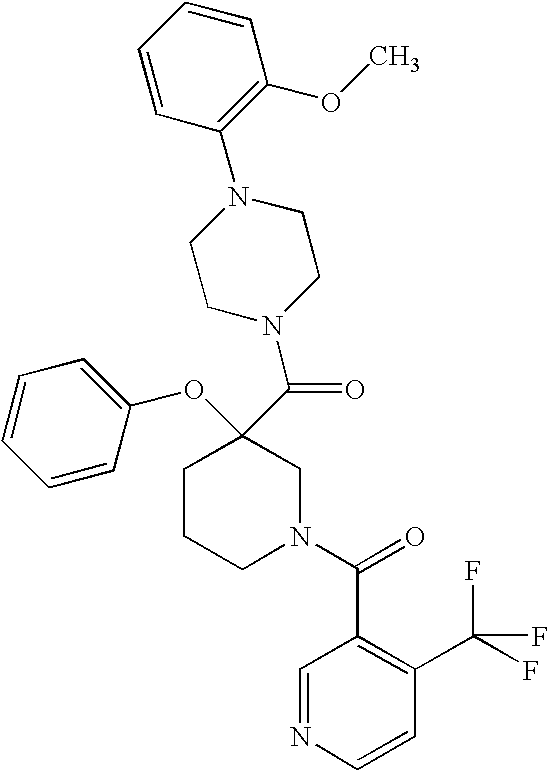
C1CCN(C(=O)C2=C(C(F)(F)F)C=CN=C2)CC1(OC1=CC=CC=C1)C(=O)N1CCN(C2=C(OC)C=CC=C2)CC1
